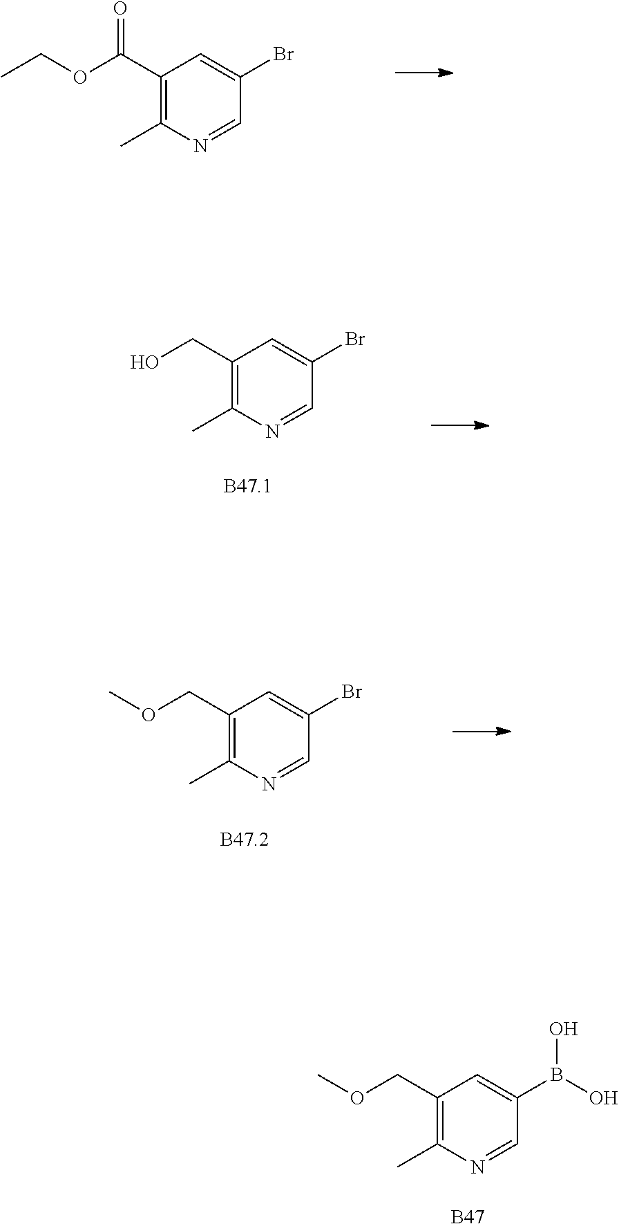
C1(C(OCC)=O)=C(C)N=CC(Br)=C1.C1(CO)=C(C)N=CC(Br)=C1.C1(COC)=C(C)N=CC(Br)=C1.C1(COC)=C(C)N=CC(B(O)O)=C1.[B47]
